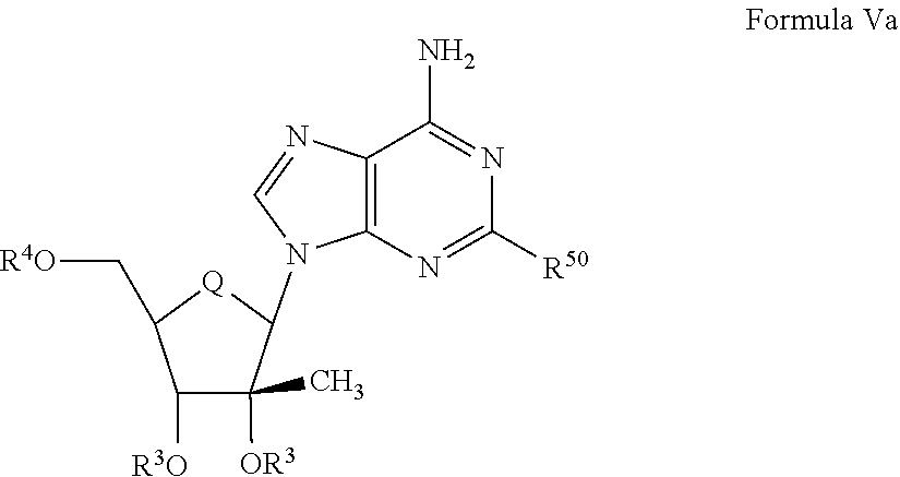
C1([R3O])C([OR3])(C)C(N2C3=C(C(N)=NC([R50])=N3)N=C2)[Q]C1C[R4O]
